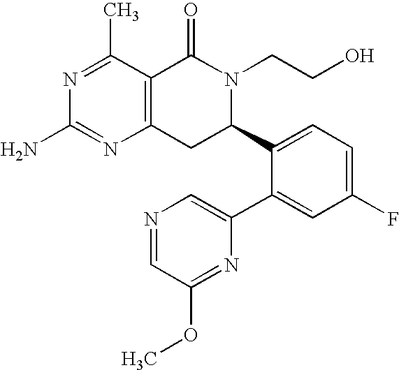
C12=C(C(C)=NC(N)=N1)C(=O)N(CCO)C(C1=CC=C(F)C=C1C1=CN=CC(OC)=N1)C2
